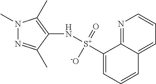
N1(C)N=C(C)C(N[S+](C2=CC=CC3=CC=CN=C23)(=O)[-O])=C1C
